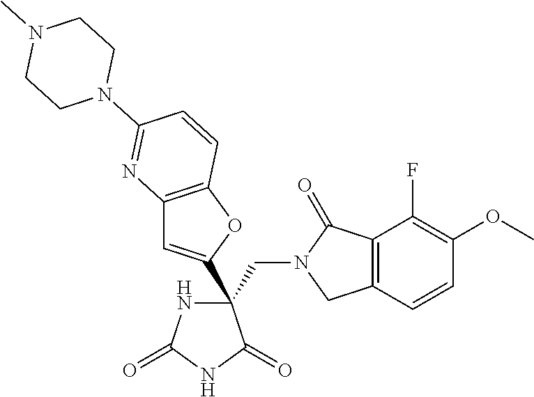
C(C1(C2=CC3=C(O2)C=CC(N2CCN(C)CC2)=N3)NC(=O)NC1=O)N1CC2=C(C1=O)C(F)=C(OC)C=C2
